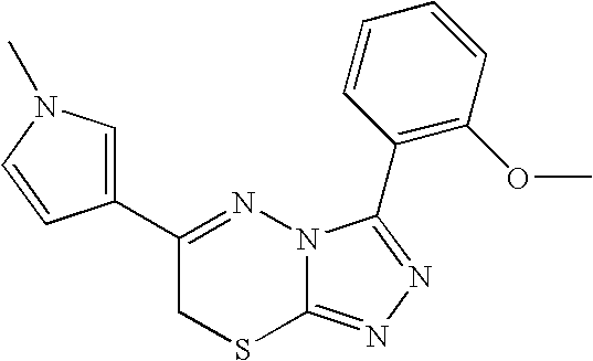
C1(C2=NN3C(=NN=C3C3=C(OC)C=CC=C3)SC2)=CN(C)C=C1
